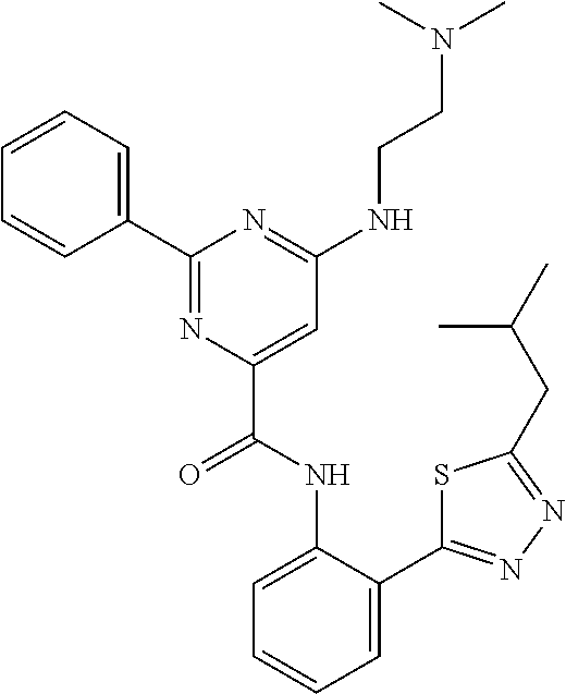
C1=C(NC(C2=CC(NCCN(C)C)=NC(C3=CC=CC=C3)=N2)=O)C(C2=NN=C(CC(C)C)S2)=CC=C1
